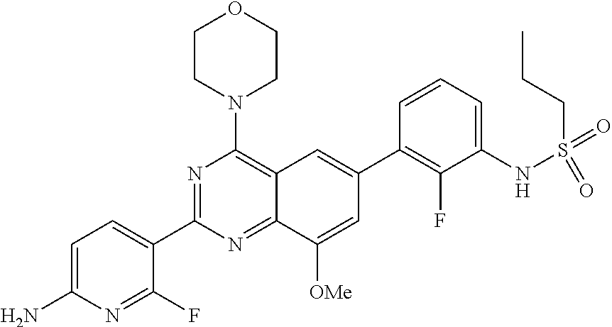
C1=C(N)N=C(F)C(C2=NC(N3CCOCC3)=C3C(=N2)C([OMe])=CC(C2=C(F)C(NS(=O)(=O)CCC)=CC=C2)=C3)=C1
